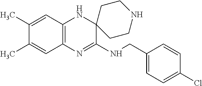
C12=C(N=C(NCC3=CC=C(Cl)C=C3)C3(N1)CCNCC3)C=C(C)C(C)=C2
